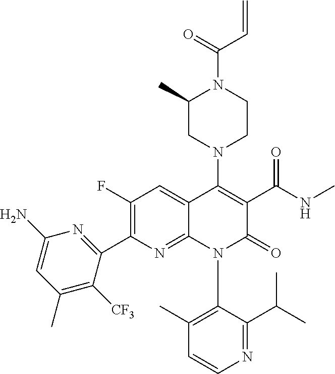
C1=CN=C(C(C)C)C(N2C(=O)C(C(NC)=O)=C(N3CC(C)N(C(C=C)=O)CC3)C3=CC(F)=C(C4=NC(N)=CC(C)=C4[CF3])N=C23)=C1C
